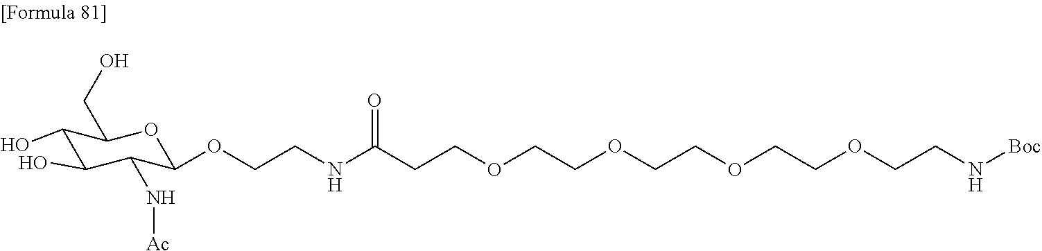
C(CNC(CCOCCOCCOCCOCCN[Boc])=O)OC1C(N[Ac])C(O)C(O)C(CO)O1
